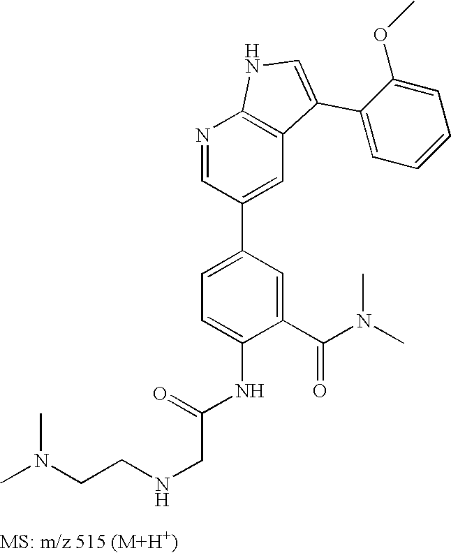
N1=CC(C2=CC=C(NC(CNCCN(C)C)=O)C(C(N(C)C)=O)=C2)=CC2=C1NC=C2C1=CC=CC=C1OC
